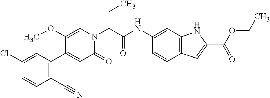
C(C(N1C=C(OC)C(C2=C(C#N)C=CC(Cl)=C2)=CC1=O)C(NC1=CC2=C(C=C(C(=O)OCC)N2)C=C1)=O)C
